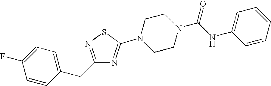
C1=CC(CC2=NSC(N3CCN(C(NC4=CC=CC=C4)=O)CC3)=N2)=CC=C1F
